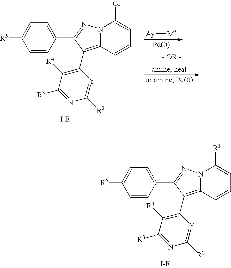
C1=CC(C2=NN3C(=C2C2=C([R4])C([R3])=NC([R2])=[Y]2)C=CC=C3[R1])=CC=C1[R5].[I-F].[Ay][M3].C1=CC(C2=NN3C(=C2C2=C([R4])C([R3])=NC([R2])=[Y]2)C=CC=C3Cl)=CC=C1[R5].[I-E]
